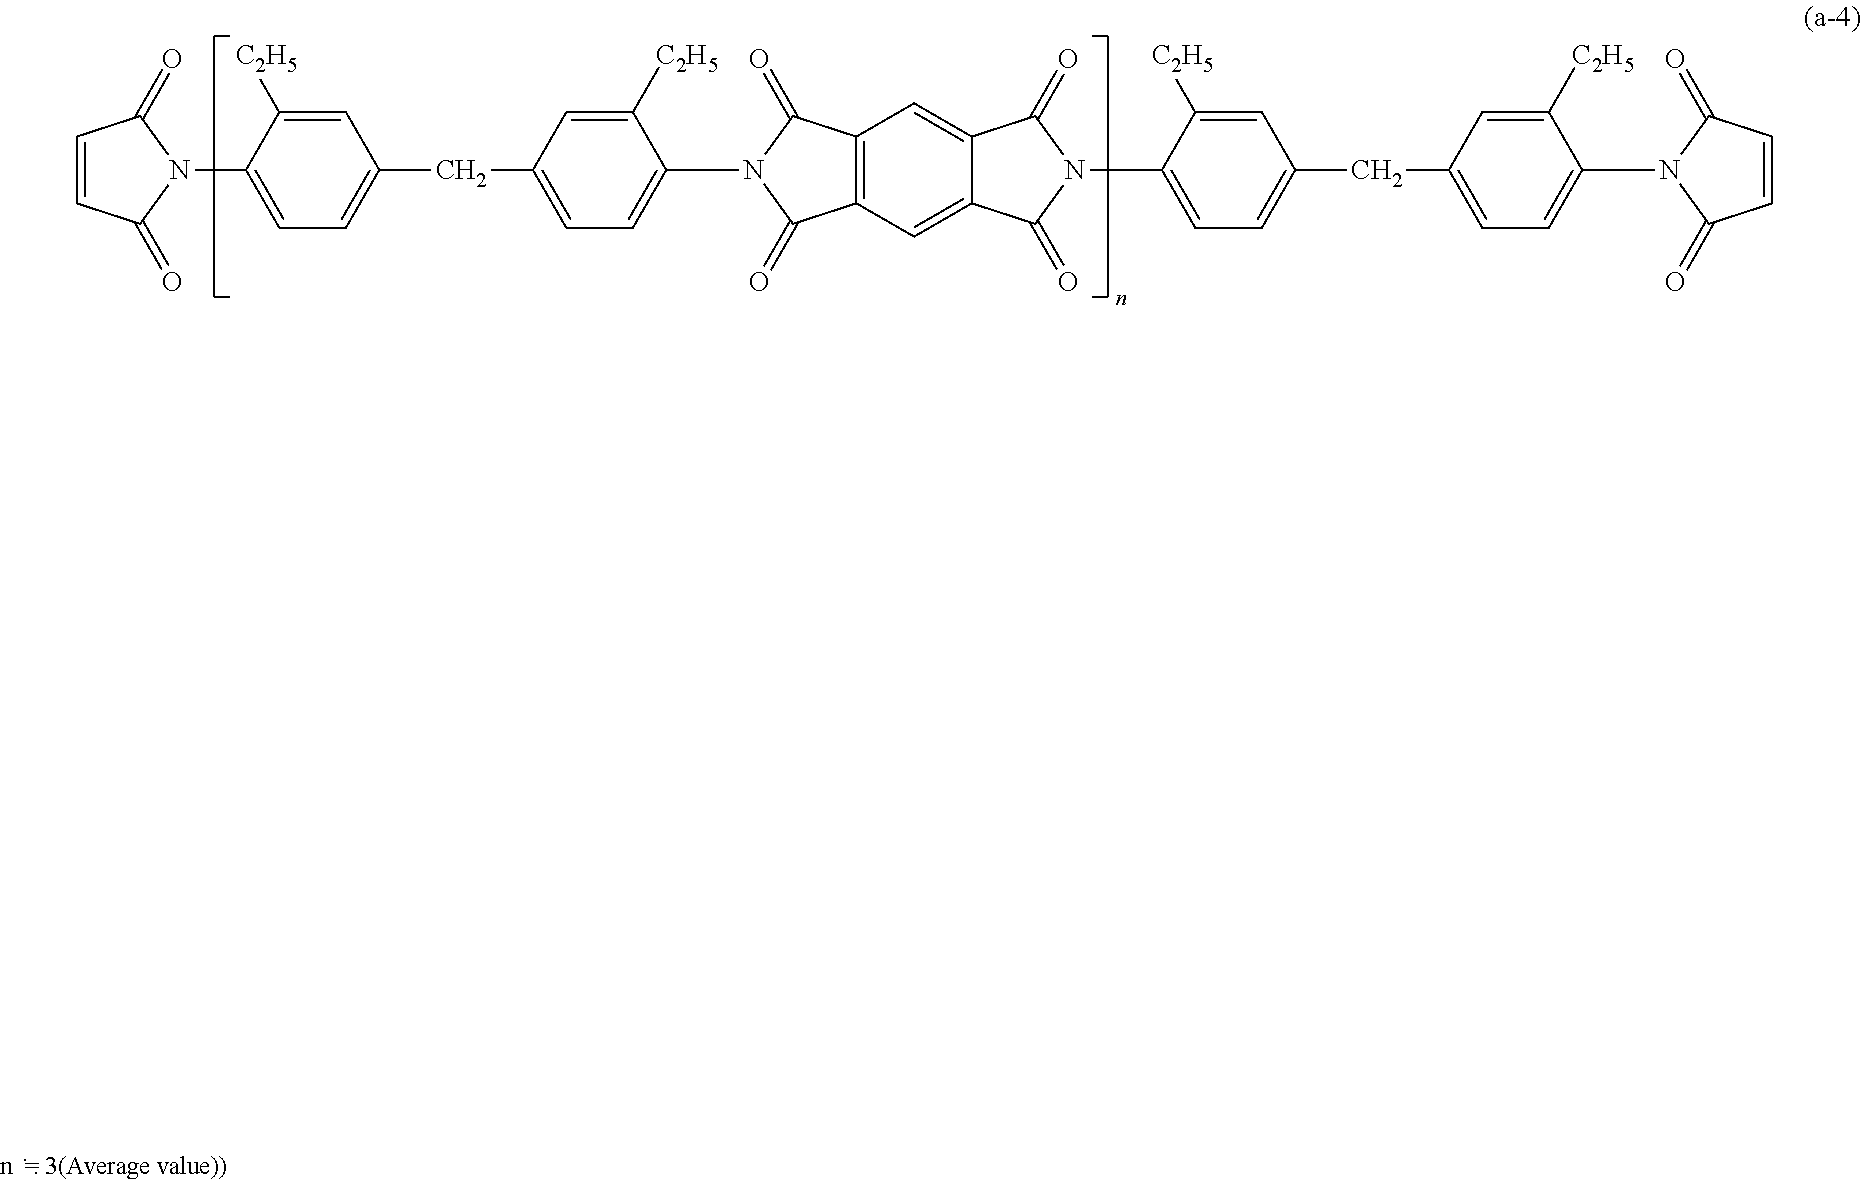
C1=CC(=O)N(C2=CC=C(CC3=CC=C(N4C(=O)C5=C(C=C6C(=C5)C(=O)N(C5=CC=C(CC7=CC=C(N8C(=O)C=CC8=O)C([C2H5])=C7)C=C5[C2H5])C6=O)C4=O)C([C2H5])=C3)C=C2[C2H5])C1=O
